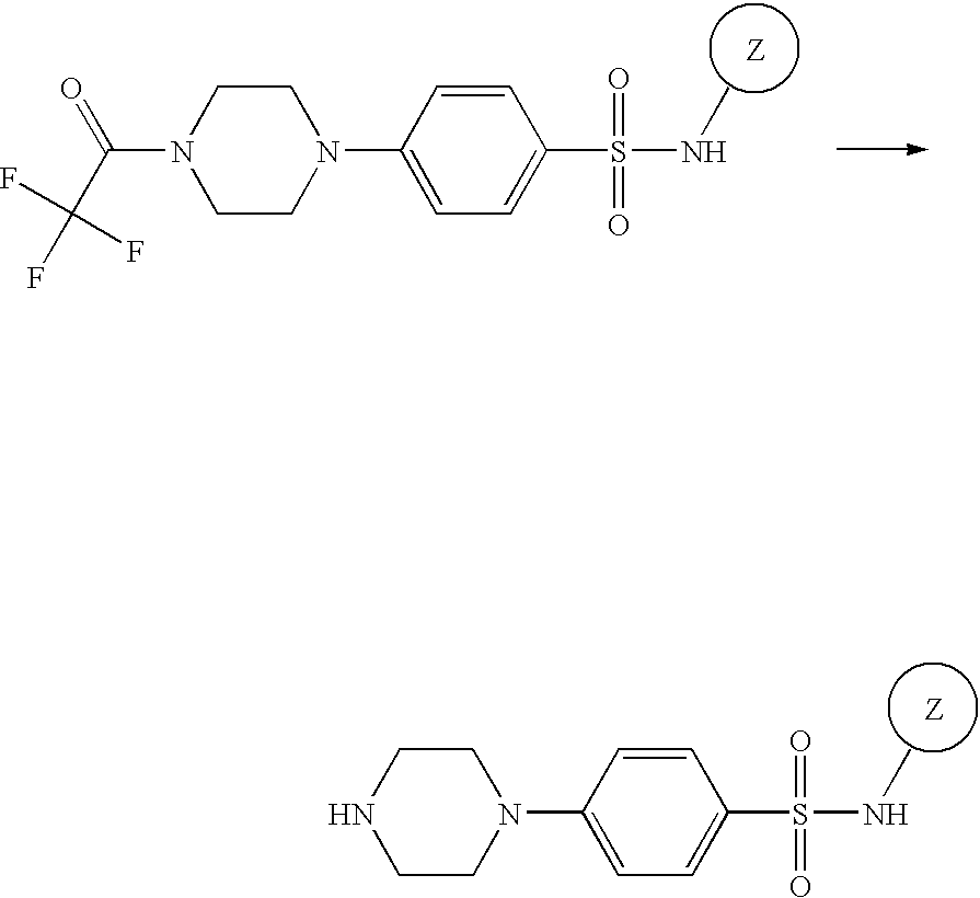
C1(S(=O)(=O)NC)=CC=C(N2CCNCC2)C=C1.C1(S(=O)(=O)NC)=CC=C(N2CCN(C(=O)C(F)(F)F)CC2)C=C1
